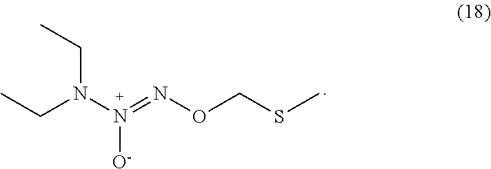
CCN(N(=NOCSC)[O-])CC
